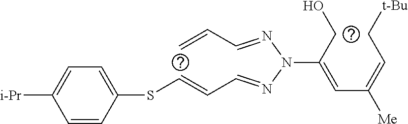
C1=CC(SC=CC=NN(N=CC=C)C(=CC(=CC[t-Bu])[Me])CO)=CC=C1[i-Pr]
